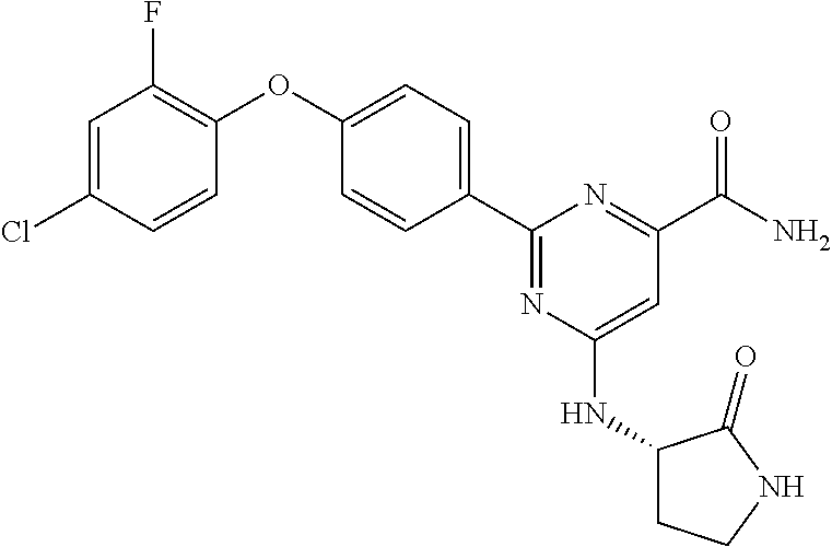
C1=CC(Cl)=CC(F)=C1OC1=CC=C(C2=NC(NC3CCNC3=O)=CC(C(N)=O)=N2)C=C1
